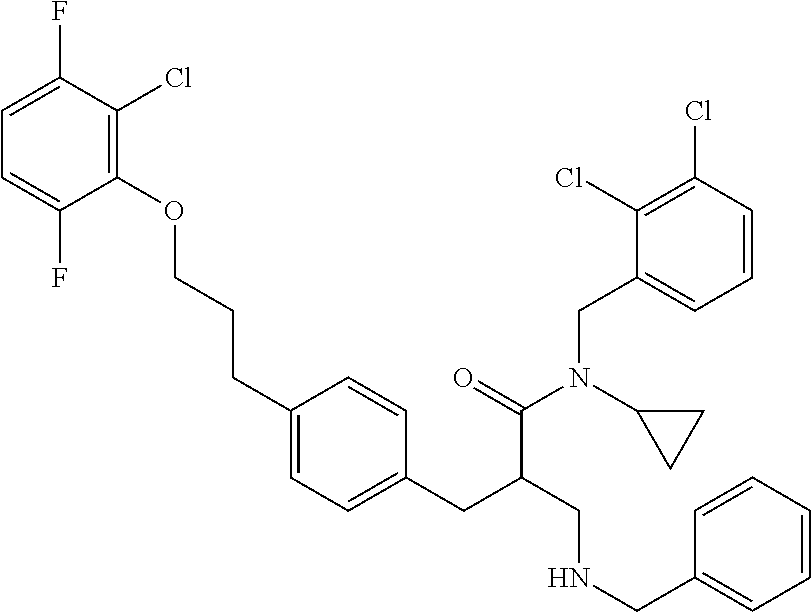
C1(OCCCC2=CC=C(CC(C(N(C3CC3)CC3=CC=CC(Cl)=C3Cl)=O)CNCC3=CC=CC=C3)C=C2)=C(Cl)C(F)=CC=C1F
